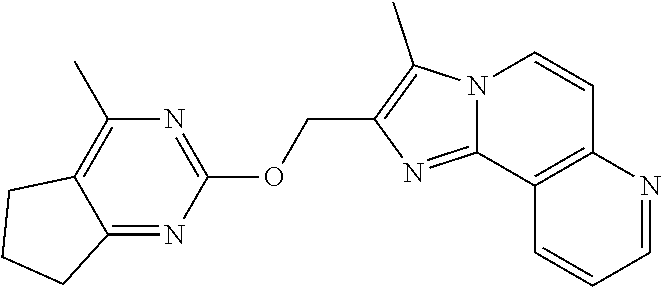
O(C1=NC(C)=C2C(=N1)CCC2)CC1=C(C)N2C(=N1)C1=C(C=C2)N=CC=C1
